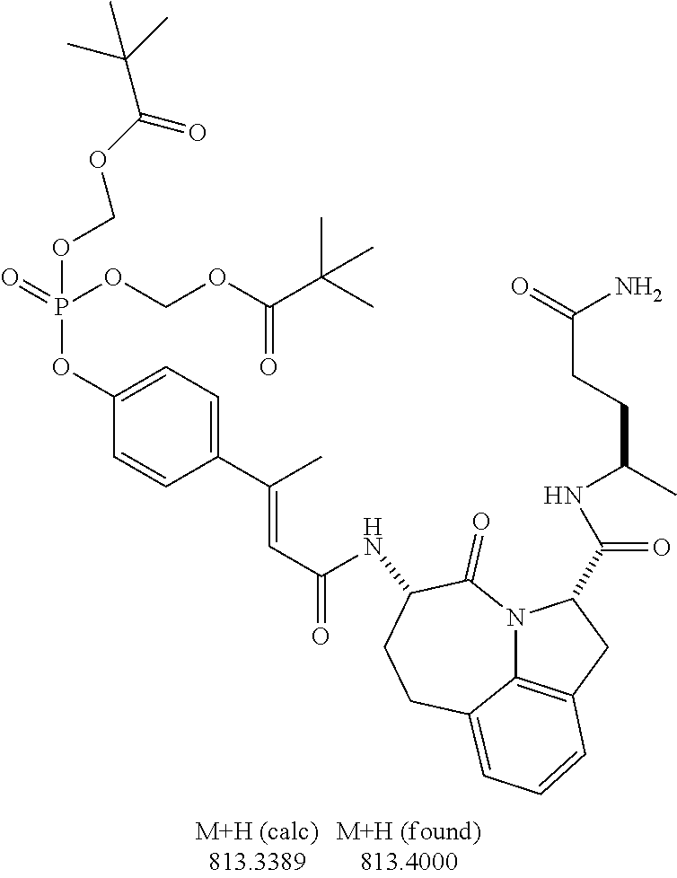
C1(OP(=O)(OCOC(=O)C(C)(C)C)OCOC(C(C)(C)C)=O)=CC=C(C(C)=CC(=O)NC2C(=O)N3C4=C(CC3C(=O)NC(C)CCC(N)=O)C=CC=C4CC2)C=C1
